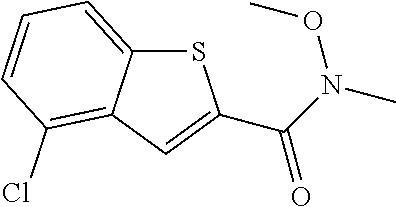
S1C2=CC=CC(Cl)=C2C=C1C(N(C)OC)=O
